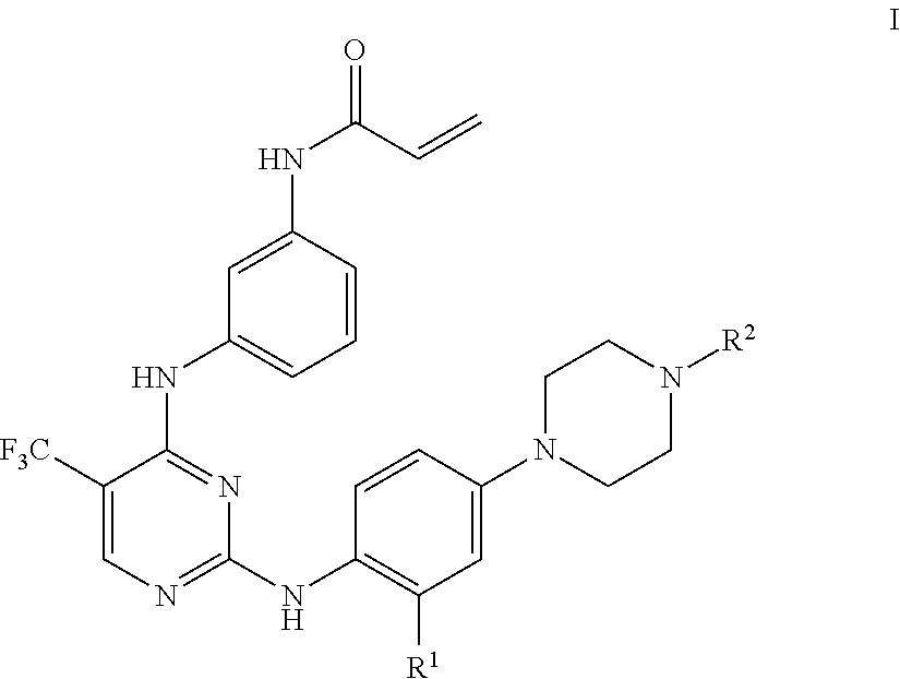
C1([F3C])=CN=C(NC2=C([R1])C=C(N3CCN([R2])CC3)C=C2)N=C1NC1=CC=CC(NC(=O)C=C)=C1
